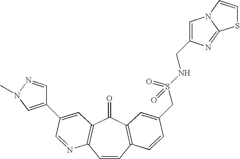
C1=CC2=C(C(=O)C3=C1N=CC(C1=CN(C)N=C1)=C3)C=C(CS(NCC1=CN3C(=N1)SC=C3)(=O)=O)C=C2
